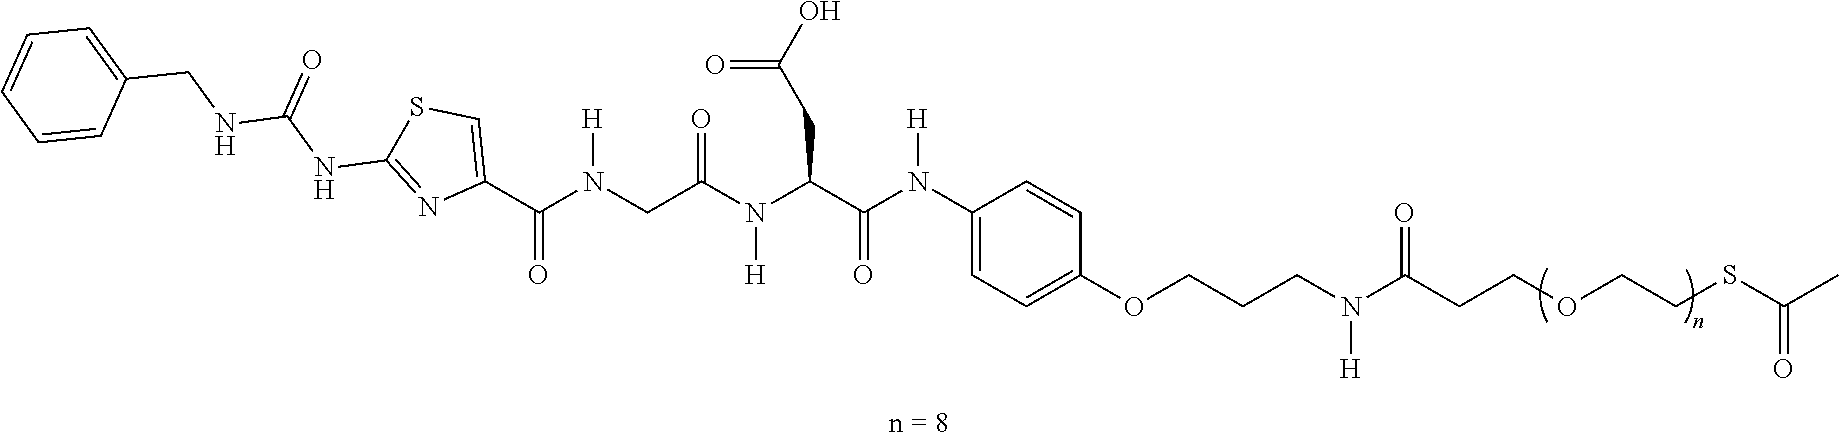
C1(C(N(CC(N(C(C(N(C2=CC=C(OCCCN(C(CCOCCSC(C)=O)=O)[H])C=C2)[H])=O)CC(O)=O)[H])=O)[H])=O)=CSC(NC(NCC2=CC=CC=C2)=O)=N1
